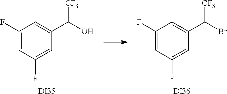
C1(F)=CC(F)=CC(C(Br)[CF3])=C1.[DI36].C1(F)=CC(F)=CC(C(O)[CF3])=C1.[DI35]
